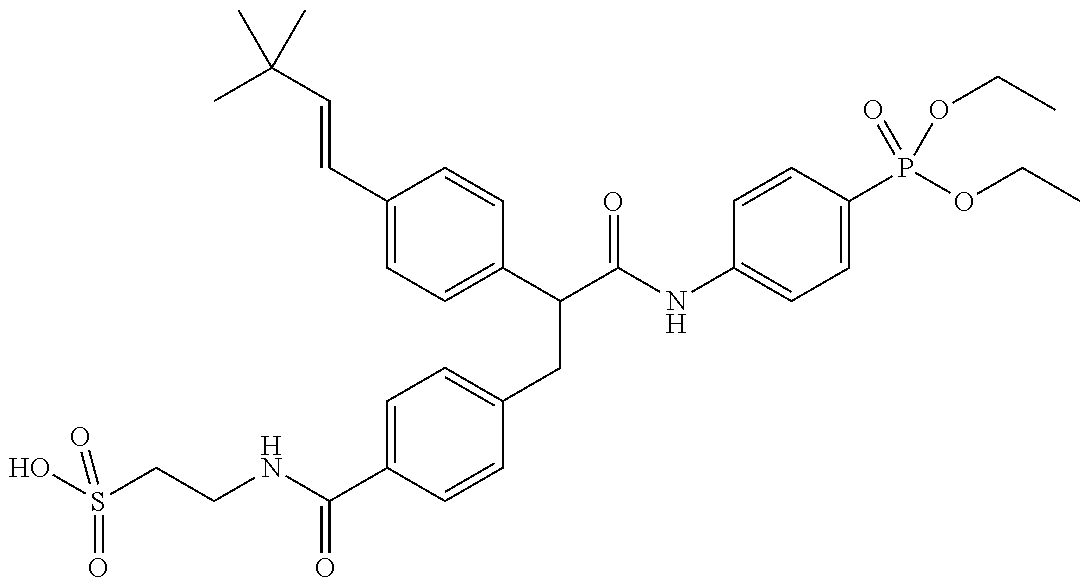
OS(CCNC(C1=CC=C(CC(C(NC2=CC=C(P(OCC)(=O)OCC)C=C2)=O)C2=CC=C(C=CC(C)(C)C)C=C2)C=C1)=O)(=O)=O
